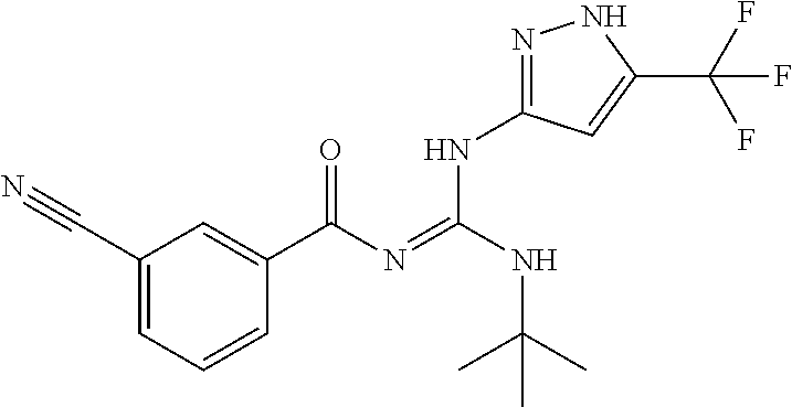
C1(C#N)=CC=CC(C(N=C(NC(C)(C)C)NC2=NNC(C(F)(F)F)=C2)=O)=C1
